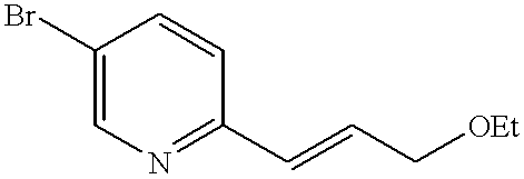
C1(Br)=CN=C(C=CC[OEt])C=C1
